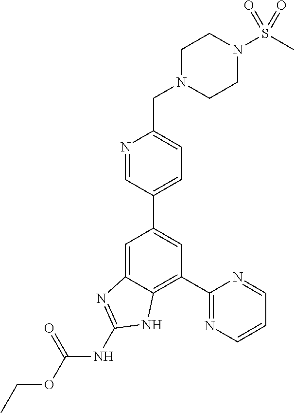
C1=C2C(=C(C3=NC=CC=N3)C=C1C1=CC=C(CN3CCN(S(C)(=O)=O)CC3)N=C1)NC(NC(OCC)=O)=N2
